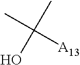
OC(C)(C)[A13]
